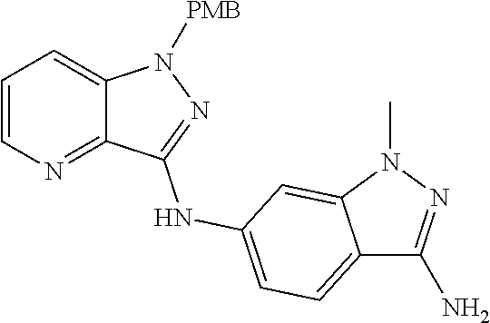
C1=CN=C2C(=C1)N([PMB])N=C2NC1=CC=C2C(N)=NN(C)C2=C1
